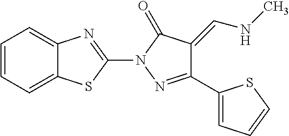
C1=CC=C2C(=C1)N=C(N1N=C(C3=CC=CS3)C(=CNC)C1=O)S2
